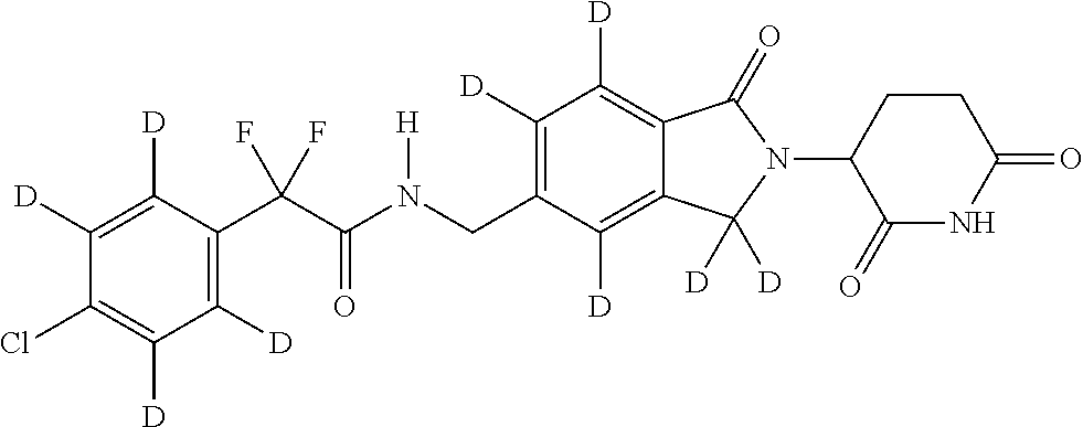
C1([D])=C([D])C(C(C(N(CC2=C([D])C([D])=C3C(=C2[D])C([D])([D])N(C2C(=O)NC(=O)CC2)C3=O)[H])=O)(F)F)=C([D])C([D])=C1Cl
